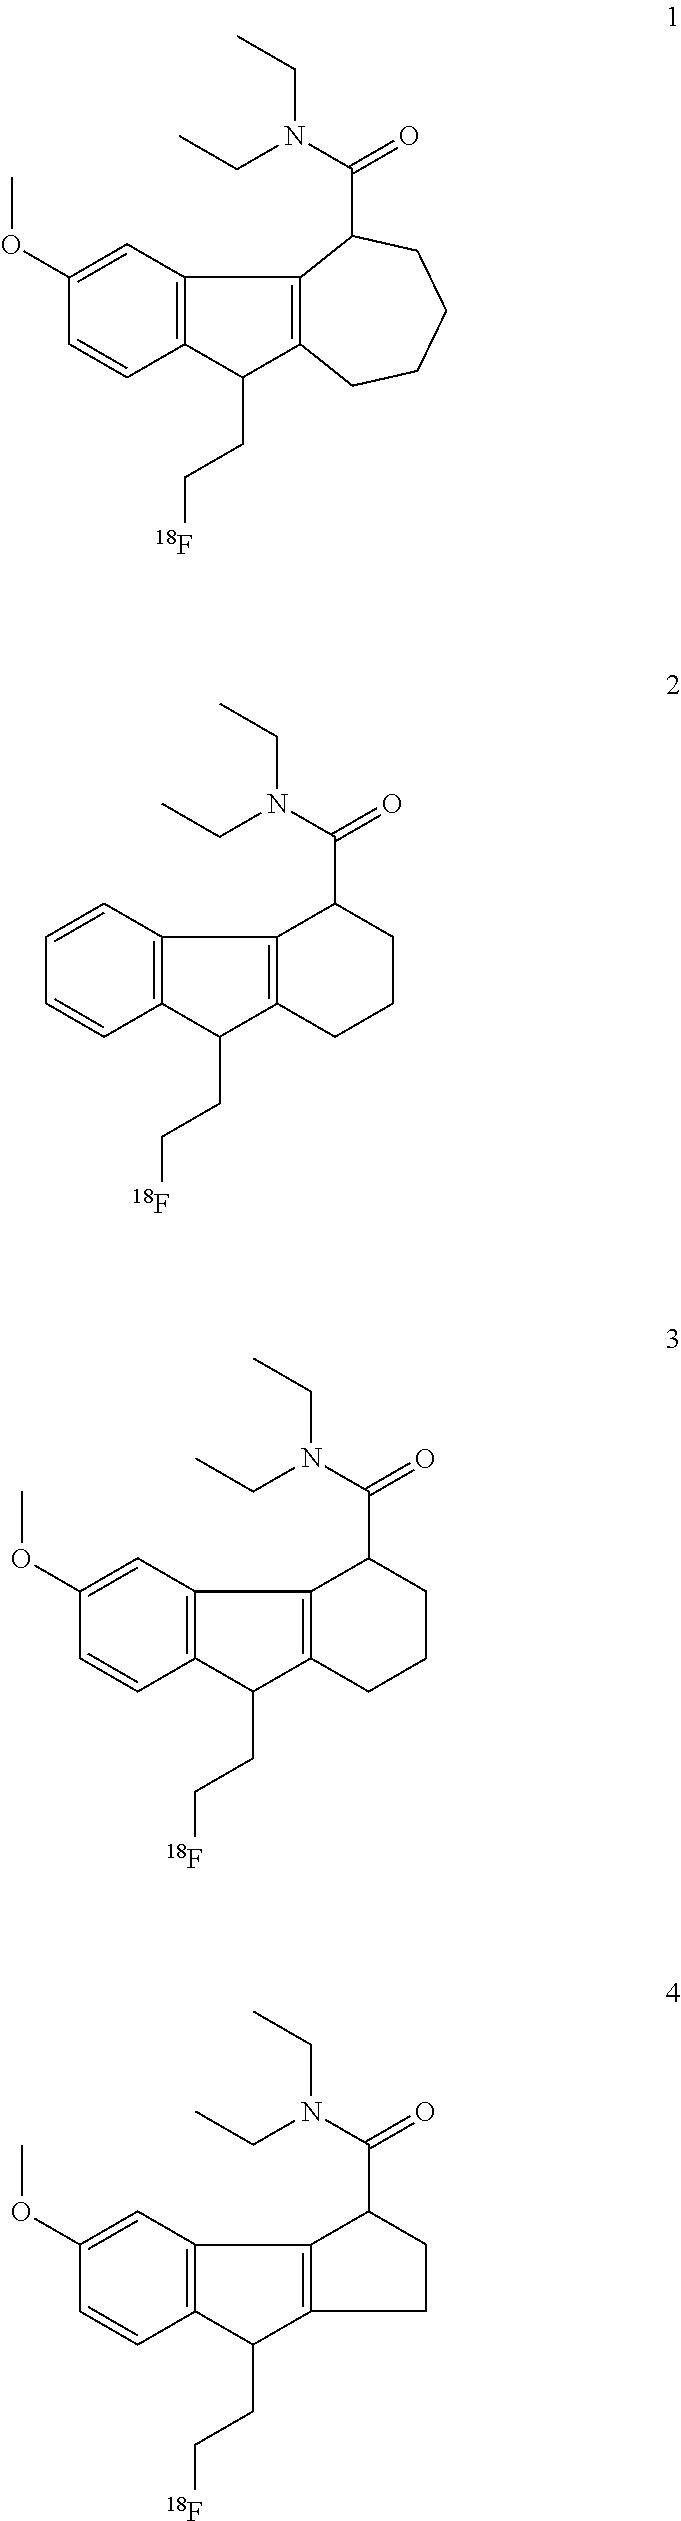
C12=C(C=C(OC)C=C1)C1=C(C2CC[18F])CCCCC1C(=O)N(CC)CC.C12=C(C=CC=C1)C1=C(C2CC[18F])CCCC1C(=O)N(CC)CC.C12=C(C=C(OC)C=C1)C1=C(C2CC[18F])CCCC1C(=O)N(CC)CC.C12=C(C=C(OC)C=C1)C1=C(C2CC[18F])CCC1C(=O)N(CC)CC
